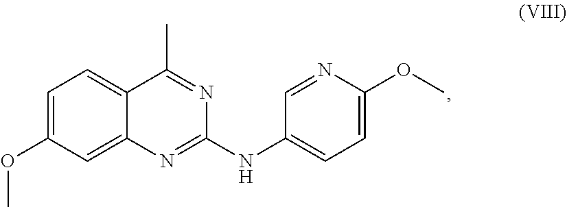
C1=C(OC)C=C2C(=C1)C(C)=NC(NC1=CC=C(OC)N=C1)=N2
